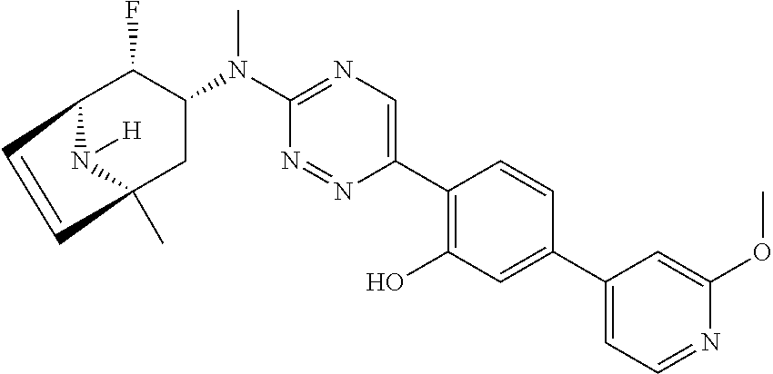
C12C(F)C(N(C3=NC=C(C4=C(O)C=C(C5=CC=NC(OC)=C5)C=C4)N=N3)C)CC(C)(N1[H])C=C2
